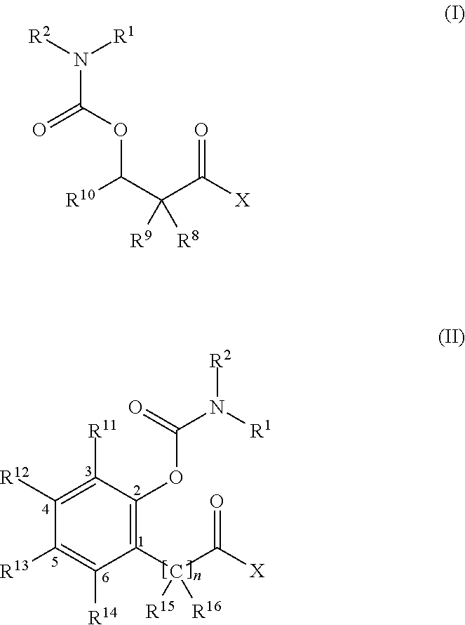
C1(OC(=O)N([R2])[R1])=C(C(C([X])=O)([R15])[R16])C([R14])=C([R13])C([R12])=C1[R11].[R2]N([R1])C(=O)OC(C(C([X])=O)([R9])[R8])[R10]
